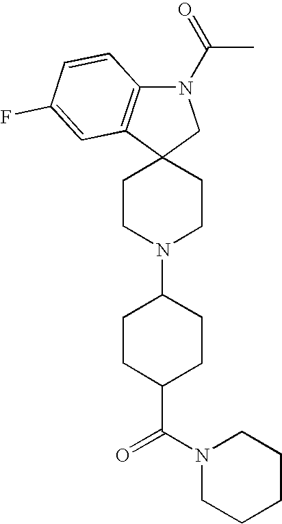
C1CN(C2CCC(C(=O)N3CCCCC3)CC2)CCC12CN(C(=O)C)C1=C2C=C(F)C=C1
